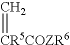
C=[CR5COZR6]
